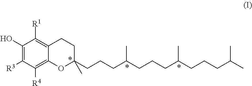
C1(O)=C([R3])C([R4])=C2C(=C1[R1])CCC(CCCC(CCCC(CCCC(C)C)C)C)(C)O2
